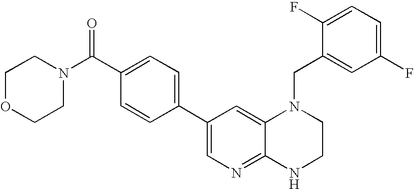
C1(C2=CN=C3C(=C2)N(CC2=CC(F)=CC=C2F)CCN3)=CC=C(C(N2CCOCC2)=O)C=C1
